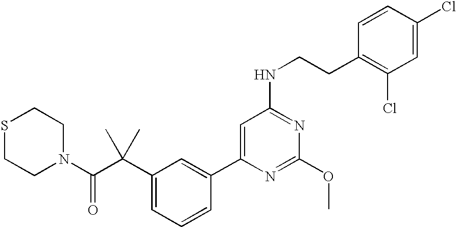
C1(C(C(N2CCSCC2)=O)(C)C)=CC=CC(C2=CC(NCCC3=C(Cl)C=C(Cl)C=C3)=NC(OC)=N2)=C1
